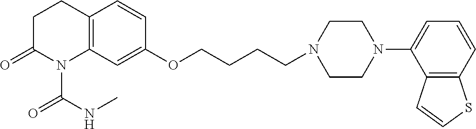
C1C(=O)N(C(NC)=O)C2=C(C1)C=CC(OCCCCN1CCN(C3=CC=CC4=C3C=CS4)CC1)=C2
